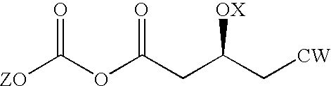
C(CC(C[CW])[OX])(OC([ZO])=O)=O
